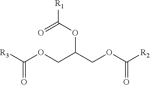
C(OCC(COC([R2])=O)OC([R1])=O)([R3])=O
